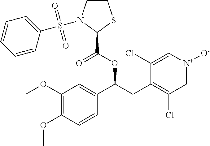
C1(OC)=C(OC)C=CC(C(CC2=C(Cl)C=[N+]([O-])C=C2Cl)OC(C2SCCN2S(=O)(C2=CC=CC=C2)=O)=O)=C1
